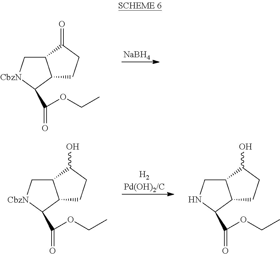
[NaBH4].C12C[CbzN]C(C(OCC)=O)C1CCC2=O.[H2Pd(OH)2/C].C12C[CbzN]C(C(OCC)=O)C1CCC2O.C12CNC(C(OCC)=O)C1CCC2O
